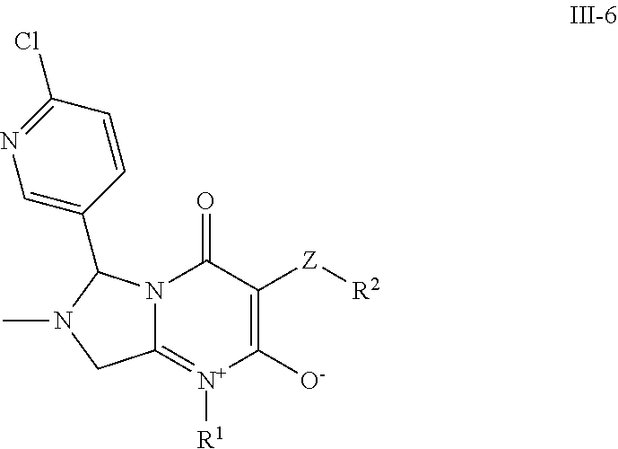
C12=[N+]([R1])C([O-])=C([Z][R2])C(=O)N1C(C1=CN=C(Cl)C=C1)N(C)C2
